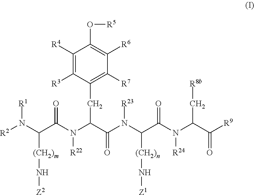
N(C(C(N(C(C(=O)N([R24])C(C([R9])=O)C[R8b])[(CH2)n]N[Z1])[R23])=O)CC1=C([R7])C([R6])=C(O[R5])C([R4])=C1[R3])(C(=O)C(N([R2])[R1])[(CH2)m]N[Z2])[R22]
